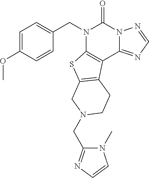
N1(C)C(CN2CC3=C(C4=C(N(CC5=CC=C(OC)C=C5)C(=O)N5C4=NC=N5)S3)CC2)=NC=C1
